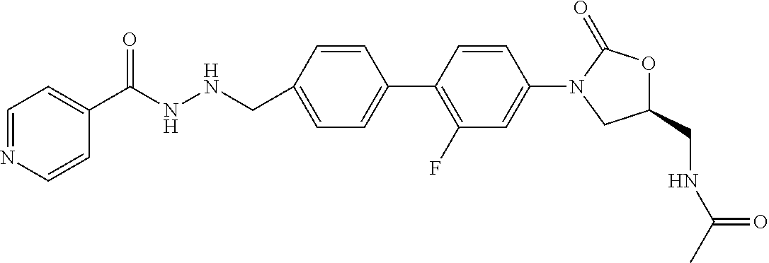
C1(N2CC(CNC(=O)C)OC2=O)=CC(F)=C(C2=CC=C(CNNC(C3=CC=NC=C3)=O)C=C2)C=C1
